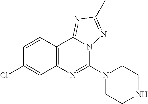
C1=CC2=C(C=C1Cl)N=C(N1CCNCC1)N1C2=NC(C)=N1
